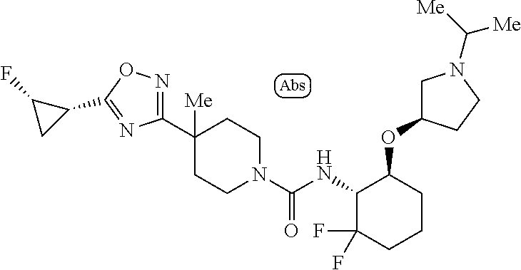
C1(C2([Me])CCN(C(NC3C(F)(F)CCCC3OC3CN(C([Me])[Me])CC3)=O)CC2)=NOC(C2C(F)C2)=N1
